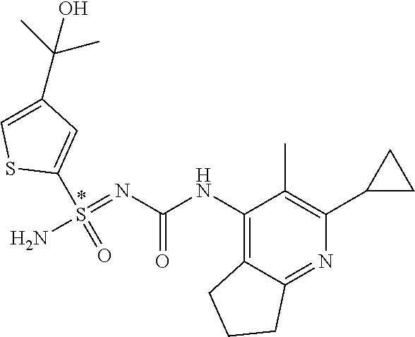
NS(=NC(NC1=C2C(=NC(C3CC3)=C1C)CCC2)=O)(C1=CC(C(C)(C)O)=CS1)=O
